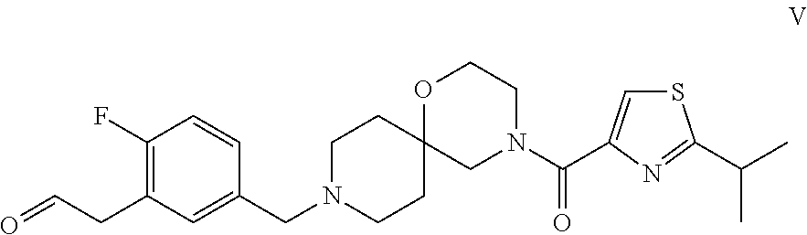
O1C2(CN(C(C3=CSC(C(C)C)=N3)=O)CC1)CCN(CC1=CC(CC=O)=C(F)C=C1)CC2
